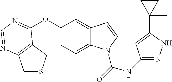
C1(OC2=NC=NC3=C2CSC3)=CC=C2C(=C1)C=CN2C(=O)NC1=NNC(C2(C)CC2)=C1
